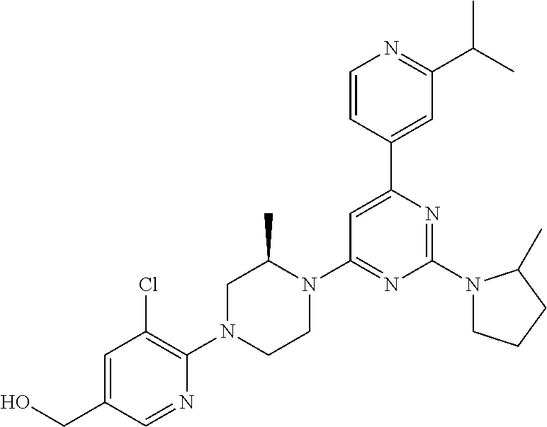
OCC1=CC(Cl)=C(N2CCN(C3=NC(N4CCCC4C)=NC(C4=CC(C(C)C)=NC=C4)=C3)C(C)C2)N=C1
